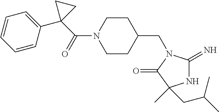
C1=CC(C2(C(N3CCC(CN4C(=N)NC(C)(CC(C)C)C4=O)CC3)=O)CC2)=CC=C1
